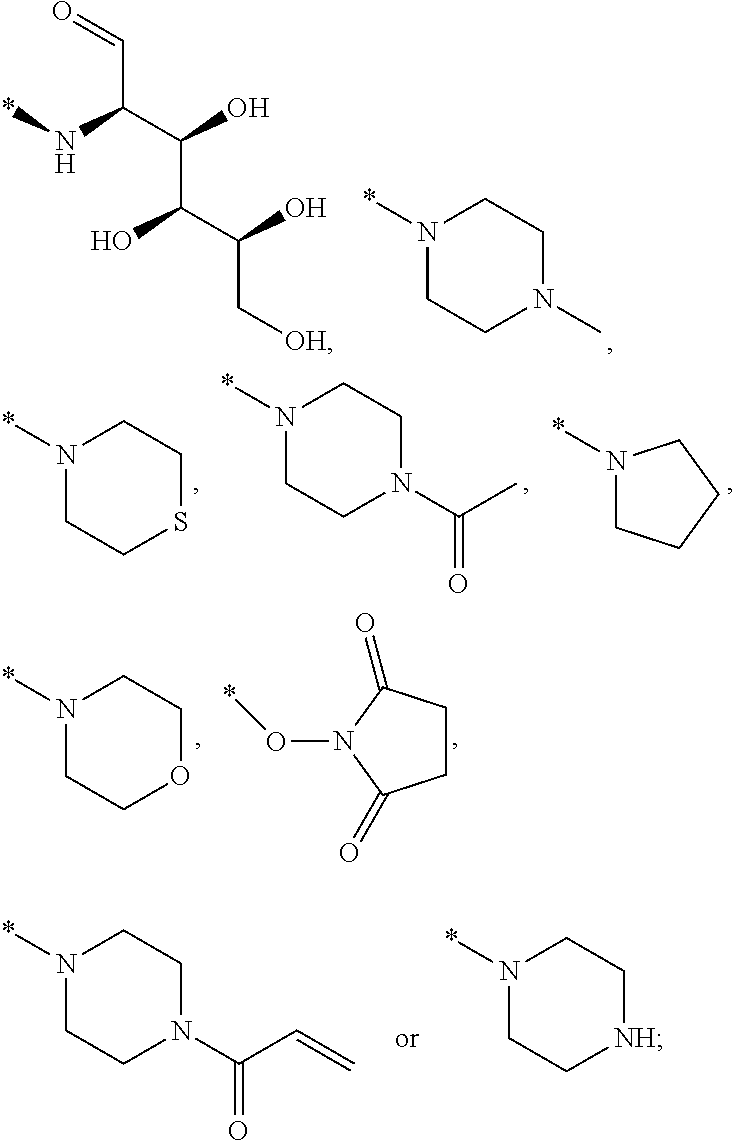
N1(*)CCN(C)CC1.O=CC(N*)C(O)C(C(C[OH])O)O.N1(*)CCCC1.N1(*)CCN(C(C)=O)CC1.N1(*)CCSCC1.N1(*)CCOCC1.C1CC(=O)N(O*)C1=O.N1(*)CCN(C(=O)C=C)CC1.N1(*)CC[NH]CC1
